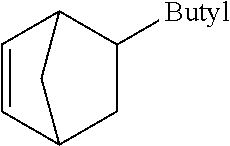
C1([Butyl])C2C=CC(C1)C2
